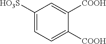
C1([HO3S])=CC=C([COOH])C([COOH])=C1
